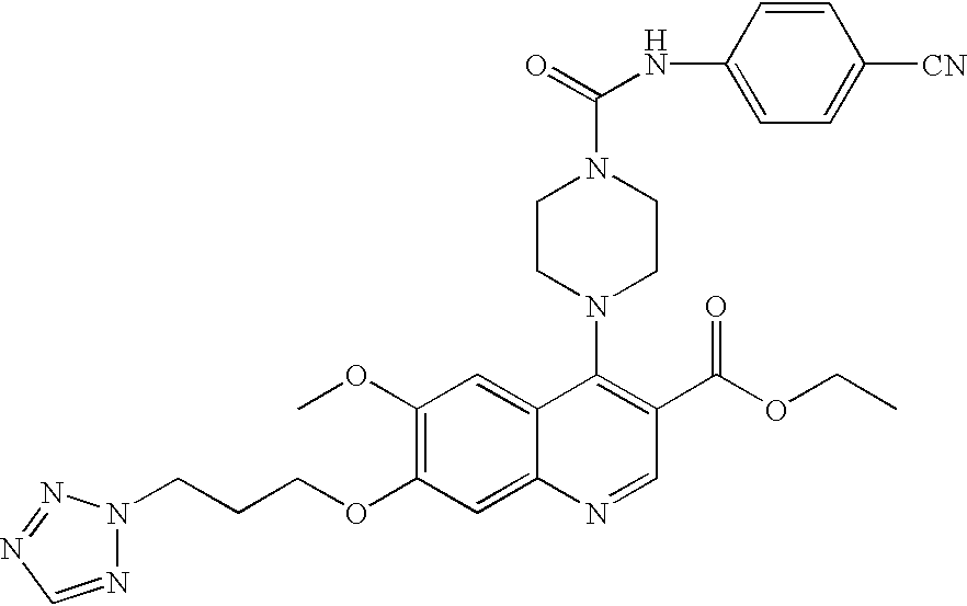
C1(OC)=C(OCCCN2N=CN=N2)C=C2C(=C1)C(N1CCN(C(=O)NC3=CC=C([CN])C=C3)CC1)=C(C(OCC)=O)C=N2
